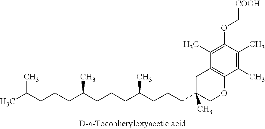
C1(C)=C(OC[COOH])C(C)=C(C)C2=C1CC(C)(CCCC(CCCC(CCCC(C)C)C)C)CO2
